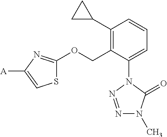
C1(C2CC2)=C(COC2=NC([A])=CS2)C(N2N=NN(C)C2=O)=CC=C1
